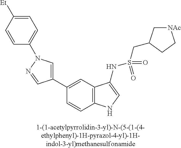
C1(C2=CN(C3=CC=C([Et])C=C3)N=C2)=CC2=C(C=C1)NC=C2NS(=O)(=O)CC1C[NAc]CC1
